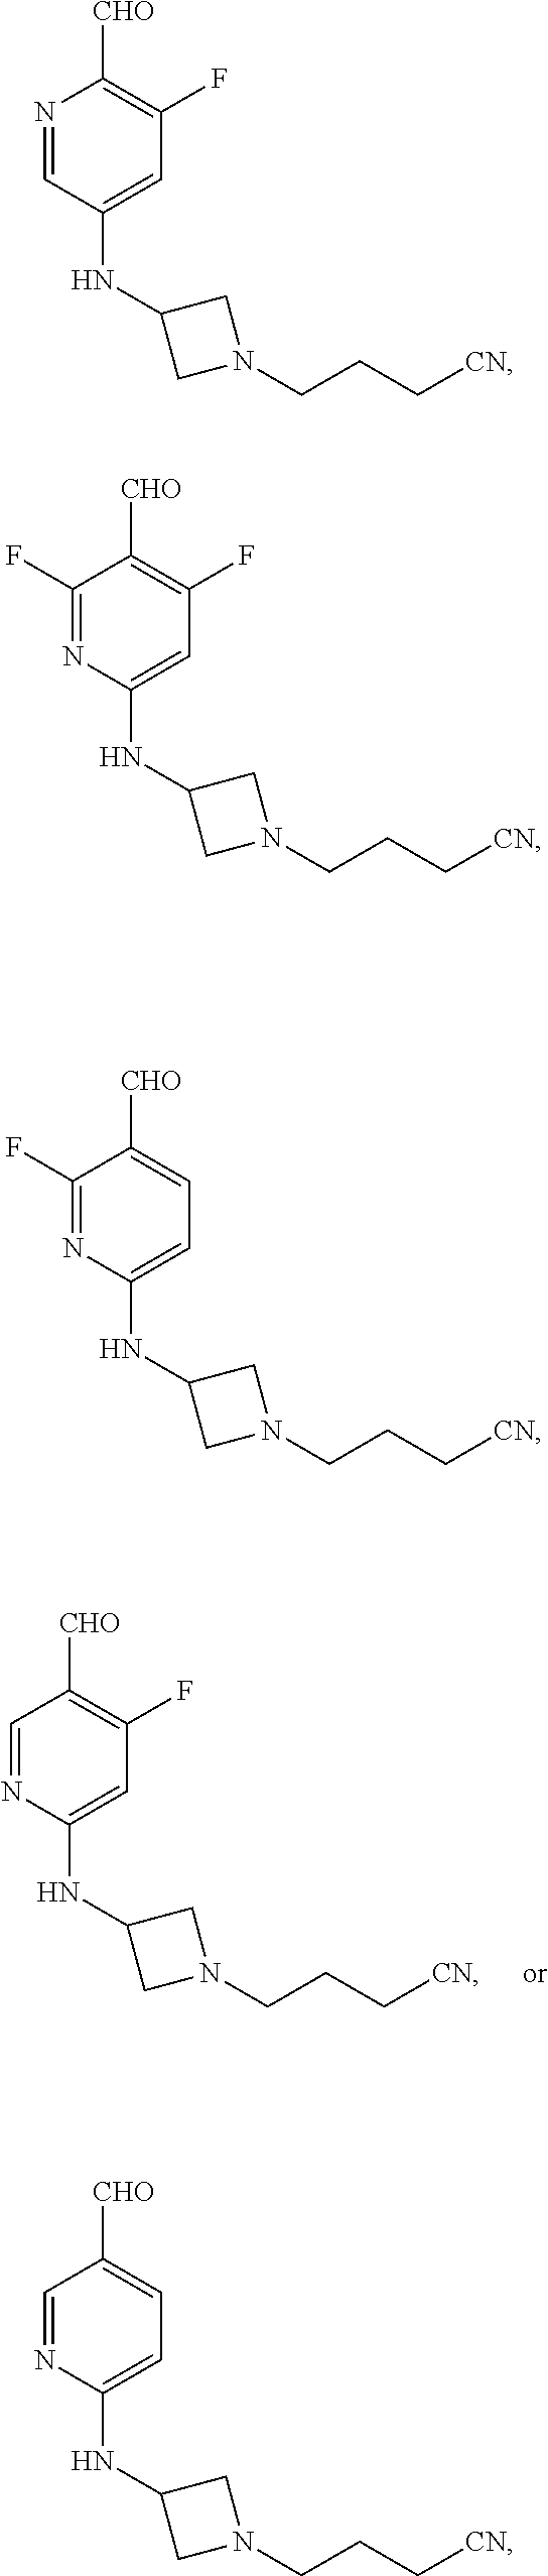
N(C1CN(CCC[CN])C1)C1=CC(F)=C([CHO])C=N1.N(C1CN(CCC[CN])C1)C1=CC(F)=C([CHO])N=C1.N1(CCC[CN])CC(NC2=CC(F)=C([CHO])C(F)=N2)C1.C1=C(NC2CN(CCC[CN])C2)N=C(F)C([CHO])=C1.N1(CCC[CN])CC(NC2=CC=C([CHO])C=N2)C1
